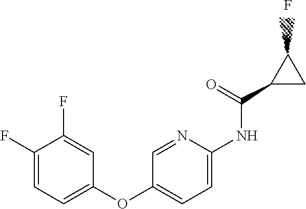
C(NC1=CC=C(OC2=CC=C(F)C(F)=C2)C=N1)(=O)C1CC1.F
